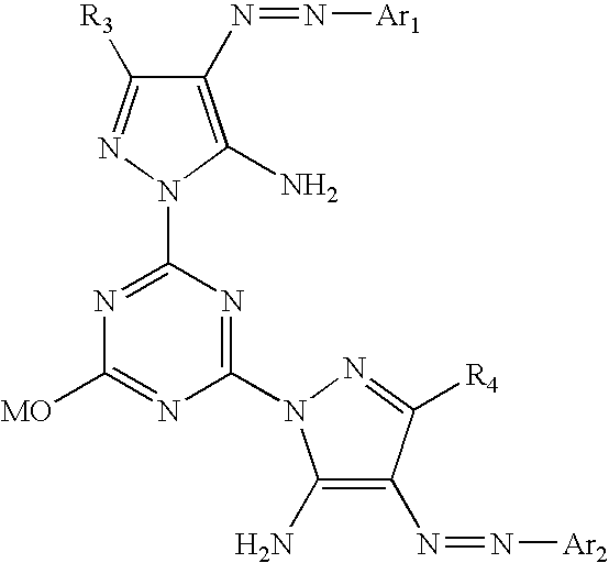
N1=C(N2N=C([R3])C(N=N[Ar1])=C2N)N=C(N2C(N)=C(N=N[Ar2])C([R4])=N2)N=C1[MO]
